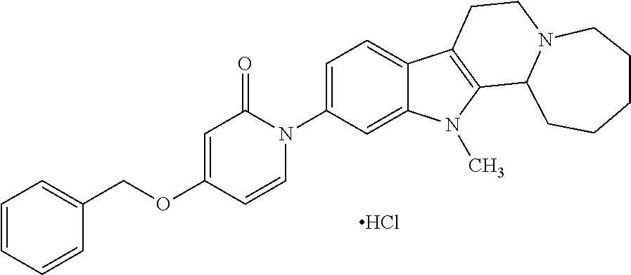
Cl.C1(COC2=CC(=O)N(C3=CC=C4C(=C3)N(C)C3=C4CCN4C3CCCCC4)C=C2)=CC=CC=C1
